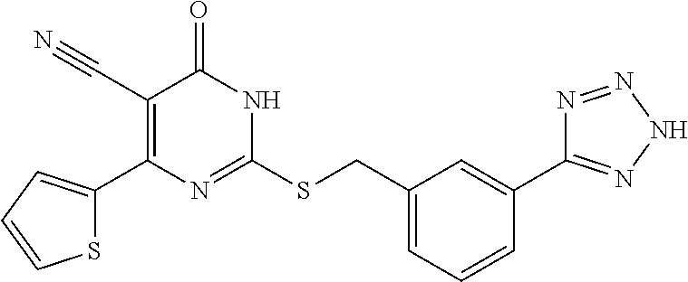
S1C(C2=C(C#N)C(=O)NC(SCC3=CC=CC(C4=NNN=N4)=C3)=N2)=CC=C1
